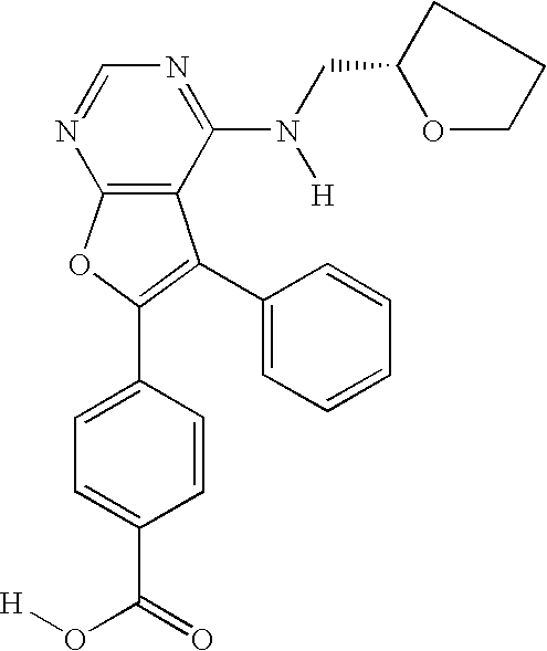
C12=C(C(N(CC3OCCC3)[H])=NC=N1)C(C1=CC=CC=C1)=C(C1=CC=C(C(=O)O[H])C=C1)O2
